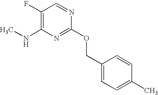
C1(F)=C(NC)N=C(OCC2=CC=C(C)C=C2)N=C1
